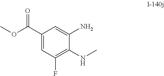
O(C)C(C1=CC(F)=C(NC)C(N)=C1)=O
